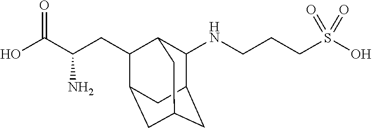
C1(NCCCS(O)(=O)=O)C2CC3CC(C(CC(C(O)=O)N)C1C3)C2
